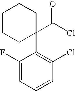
C1(F)=CC=CC(Cl)=C1C1(C(Cl)=O)CCCCC1
